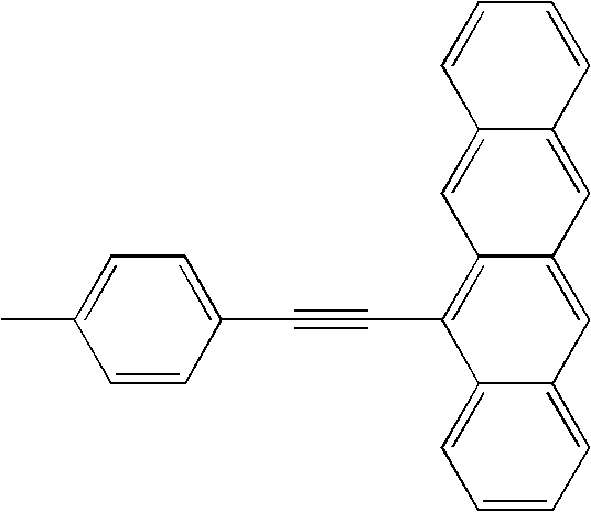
C1=CC=C2C(=C1)C(C#CC1=CC=C(C)C=C1)=C1C(=C2)C=C2C(=C1)C=CC=C2
